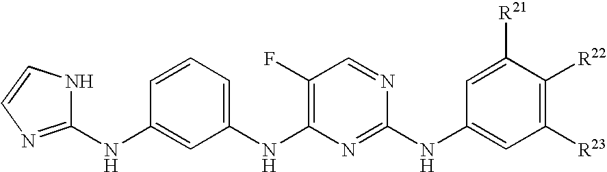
C1=CC=C(NC2=C(F)C=NC(NC3=CC([R23])=C([R22])C([R21])=C3)=N2)C=C1NC1=NC=CN1
